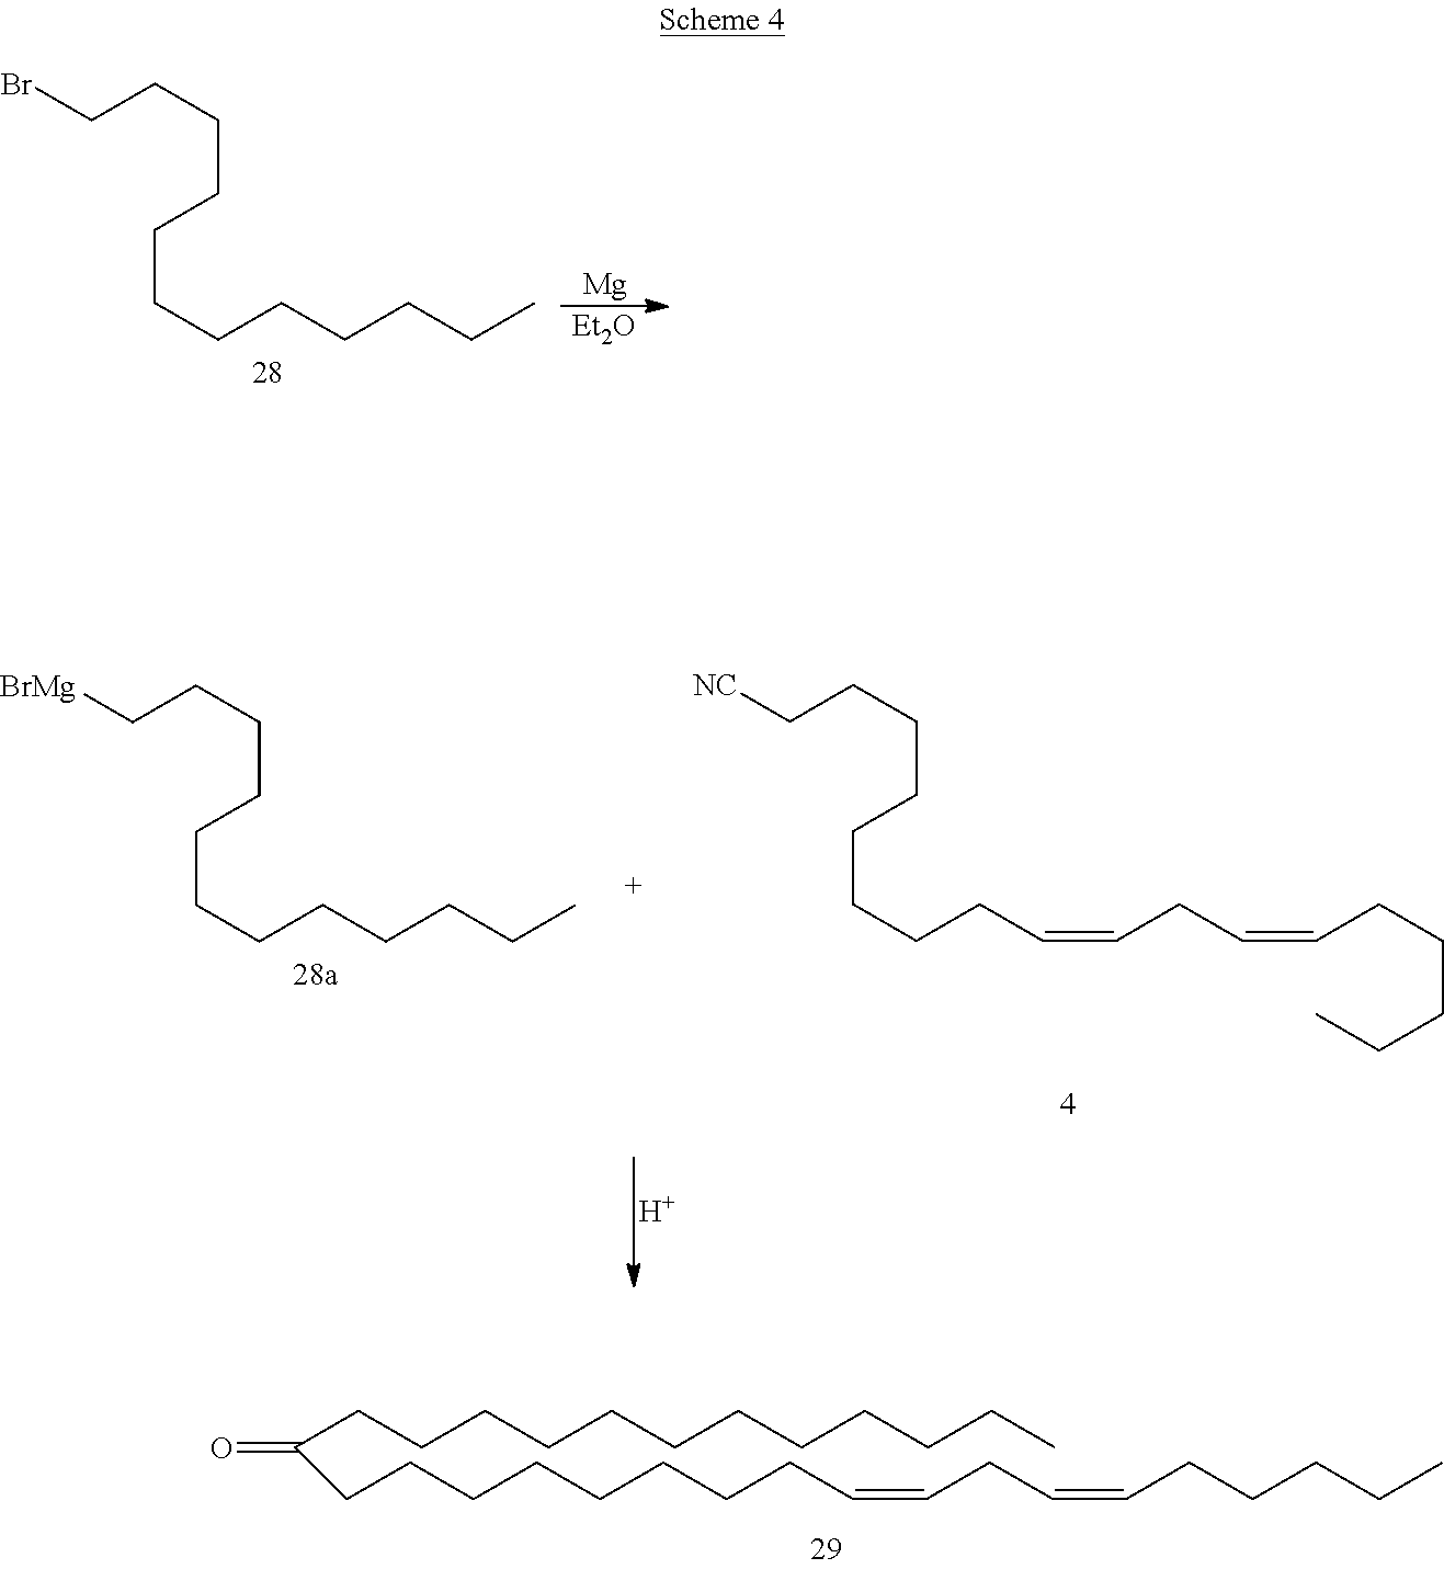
C(CCCCCCCCCCC)C(CCCCCCCCC=CCC=CCCCCC)=O.BrCCCCCCCCCCCC.[Mg].[Et2O].[BrMg]CCCCCCCCCCCC.[NC]CCCCCCCCC=CCC=CCCCCC.[H]
